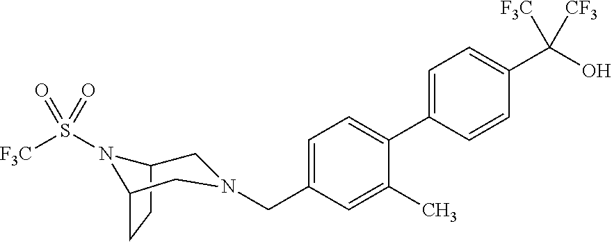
C1=C(C2=CC=C(CN3CC4CCC(N4S([F3C])(=O)=O)C3)C=C2C)C=CC(C(O)([F3C])[CF3])=C1
